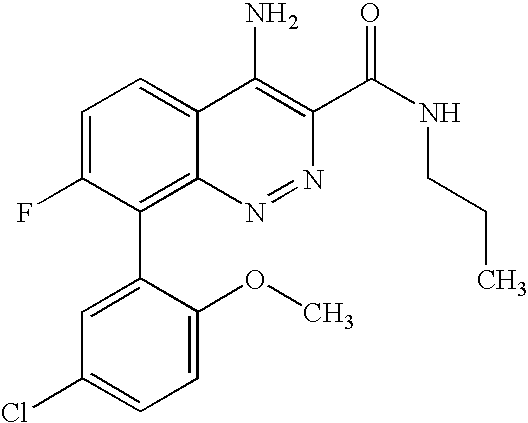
C1=C(F)C(C2=CC(Cl)=CC=C2OC)=C2C(=C1)C(N)=C(C(NCCC)=O)N=N2
